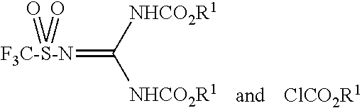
[F3C-S-N](=C([NHCO2R1])[NHCO2R1])(=O)=O.[ClCO2R1]
